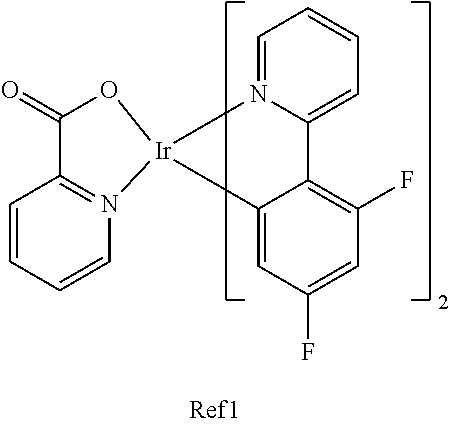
C1=CC=CN2=C1C(=O)O[Ir]21N2=CC=CC=C2C2=C(F)C=C(F)C=C21
